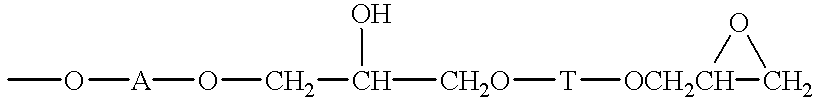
CO[A]OCC([CH2O][T][OCH2CH]1OC1)O
